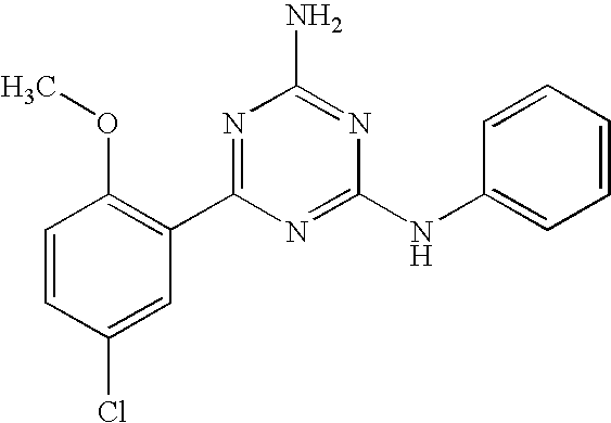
C1=CC(Cl)=CC(C2=NC(N)=NC(NC3=CC=CC=C3)=N2)=C1OC
